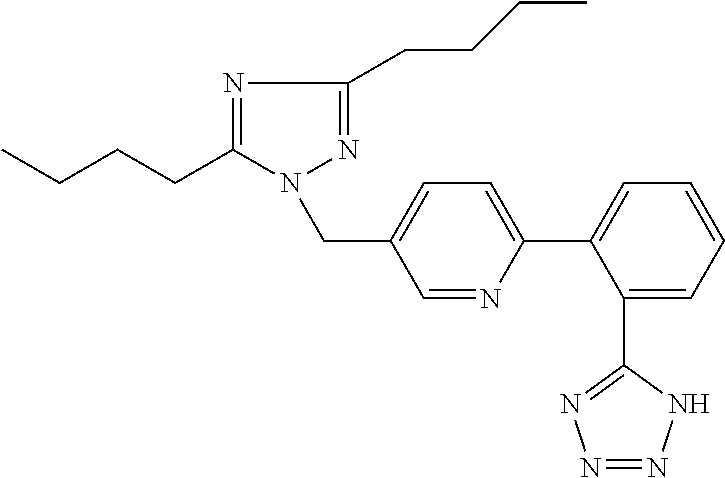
C1(C2=CC=CC=C2C2=NN=NN2)=CC=C(CN2C(CCCC)=NC(CCCC)=N2)C=N1
